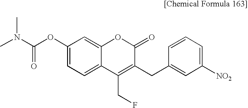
C1(OC(N(C)C)=O)=CC=C2C(=C1)OC(=O)C(CC1=CC([NO2])=CC=C1)=C2CF
